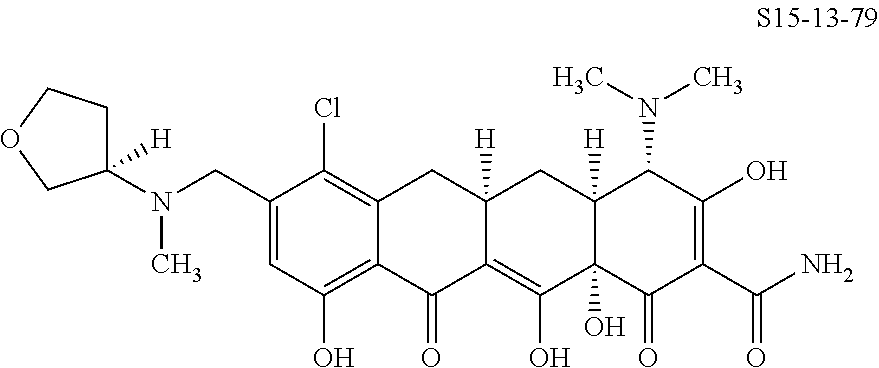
N(CC1=CC(O)=C2C(=C1Cl)CC1([H])C(=C(O)C3(O)C([H])(C1)C(N(C)C)C(O)=C(C(N)=O)C3=O)C2=O)(C1([H])CCOC1)C
